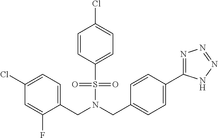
C1=CC(S(=O)(=O)N(CC2=CC=C(C3=NN=NN3)C=C2)CC2=CC=C(Cl)C=C2F)=CC=C1Cl
